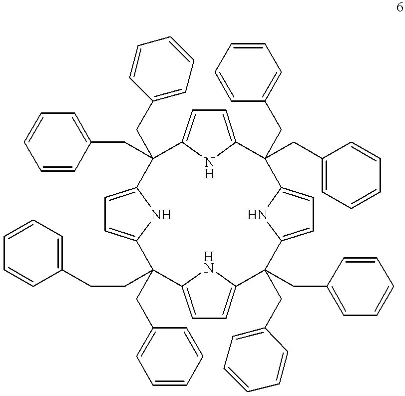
C1=C2NC(=C1)C(CC1=CC=CC=C1)(CC1=CC=CC=C1)C1=CC=C(N1)C(CC1=CC=CC=C1)(CC1=CC=CC=C1)C1=CC=C(C(CC3=CC=CC=C3)(CC3=CC=CC=C3)C3=CC=C(C2(CCC2=CC=CC=C2)CC2=CC=CC=C2)N3)N1
